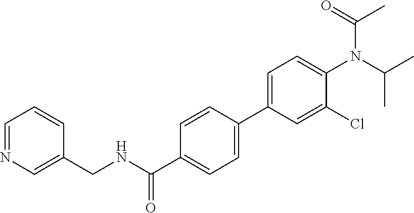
C(C1=CC=C(C2=CC=C(N(C(=O)C)C(C)C)C(Cl)=C2)C=C1)(=O)NCC1=CN=CC=C1
